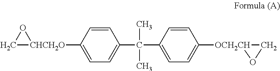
C1[CHCH2O](C2=CC=C(C(C3=CC=C([OCH2CH]4OC4)C=C3)(C)C)C=C2)O1
